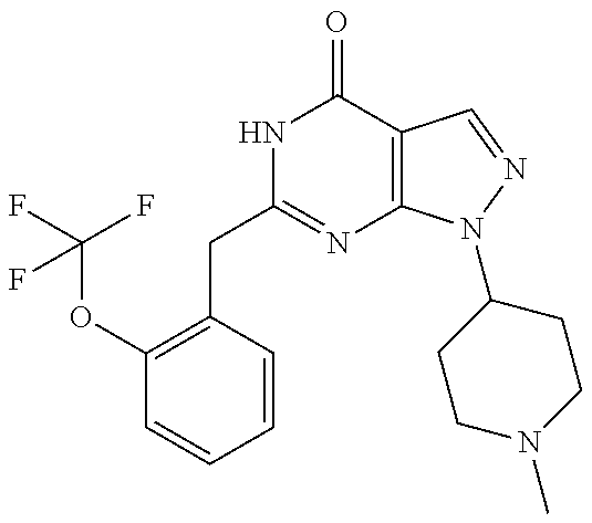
C1(CC2=NC3=C(C(=O)N2)C=NN3C2CCN(C)CC2)=C(OC(F)(F)F)C=CC=C1
